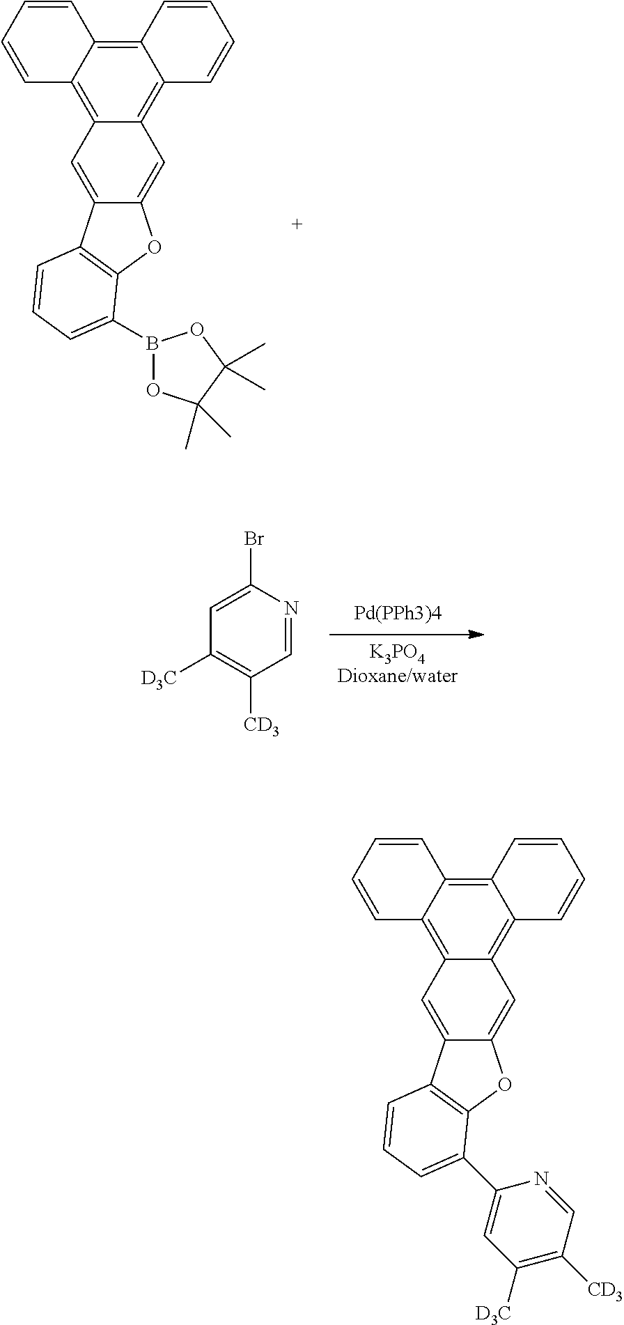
[Pd(PPh3)4].[K3PO4Dioxane/water].C1([D3C])=C([CD3])C=NC(Br)=C1.C12=C3C(=C4C(=C1C=CC=C2)C=C1C(=C4)C2=C(O1)C(B1OC(C)(C)C(C)(C)O1)=CC=C2)C=CC=C3.C12=C3C(=C4C(=C1C=CC=C2)C=C1C(=C4)C2=C(O1)C(C1=CC([D3C])=C([CD3])C=N1)=CC=C2)C=CC=C3
